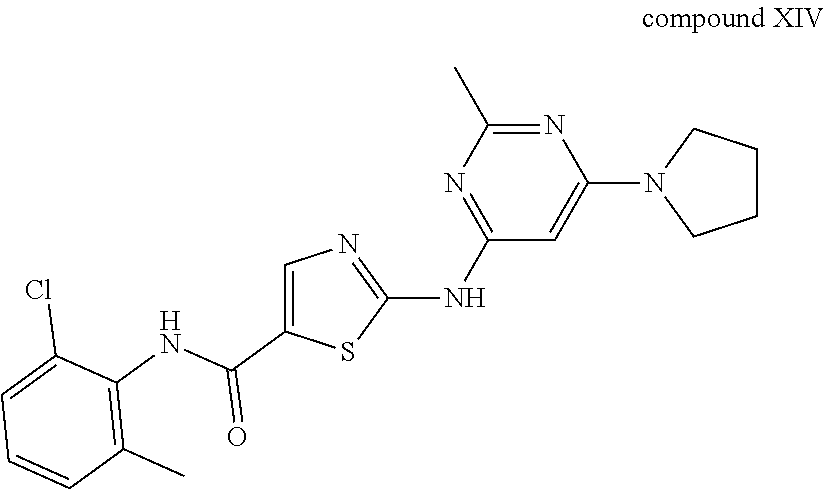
N1=C(C)N=C(NC2=NC=C(C(=O)NC3=C(C)C=CC=C3Cl)S2)C=C1N1CCCC1
